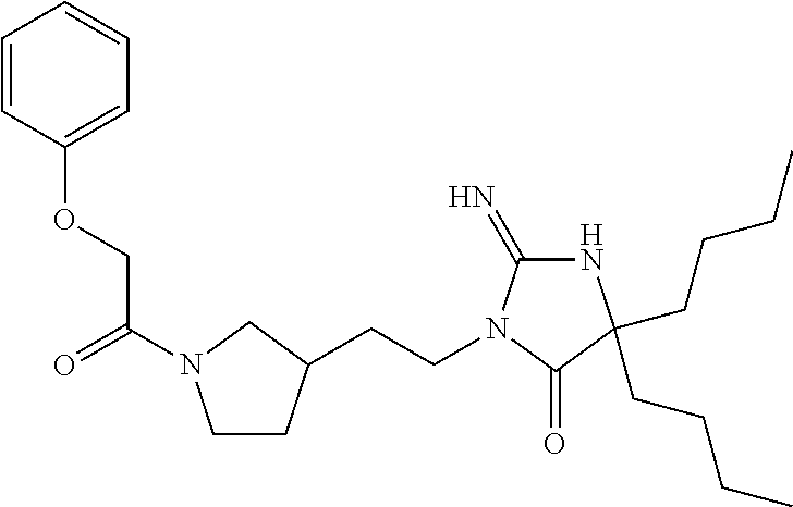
N1C(=N)N(CCC2CCN(C(COC3=CC=CC=C3)=O)C2)C(=O)C1(CCCC)CCCC
